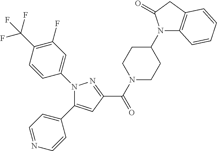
C(=O)(C1=NN(C2=CC(F)=C(C(F)(F)F)C=C2)C(C2=CC=NC=C2)=C1)N1CCC(N2C3=C(CC2=O)C=CC=C3)CC1
